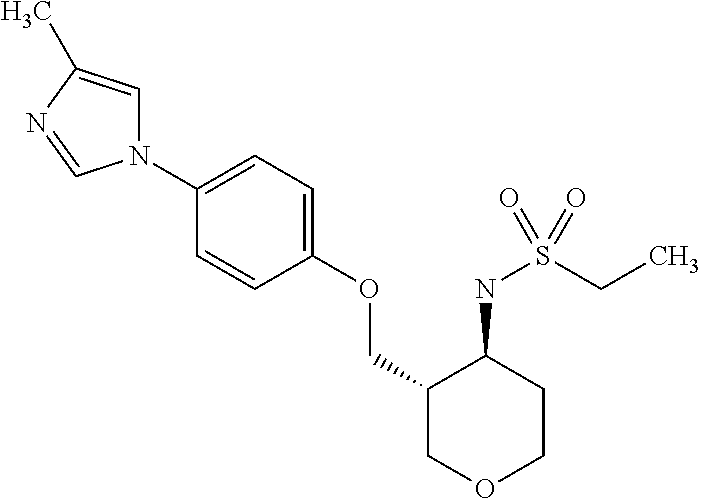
N1(C2=CC=C(OCC3COCCC3NS(CC)(=O)=O)C=C2)C=C(C)N=C1
